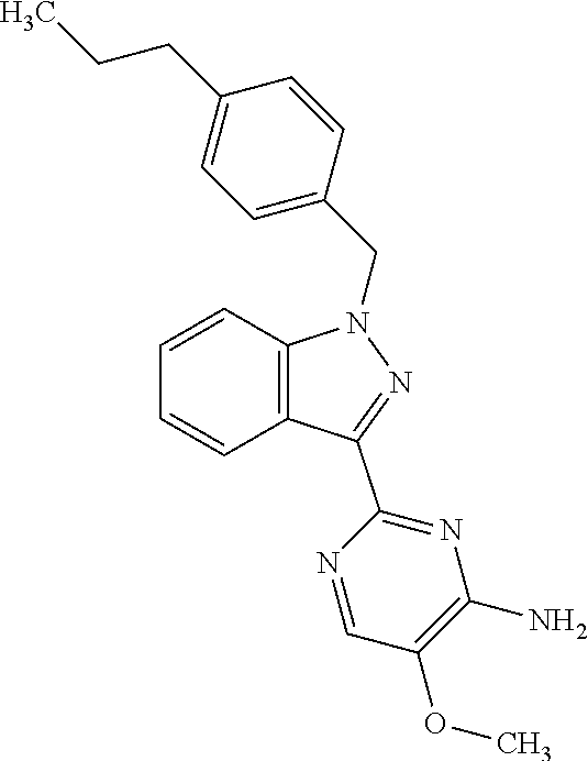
C1=CC2=C(C=C1)N(CC1=CC=C(CCC)C=C1)N=C2C1=NC(N)=C(OC)C=N1
